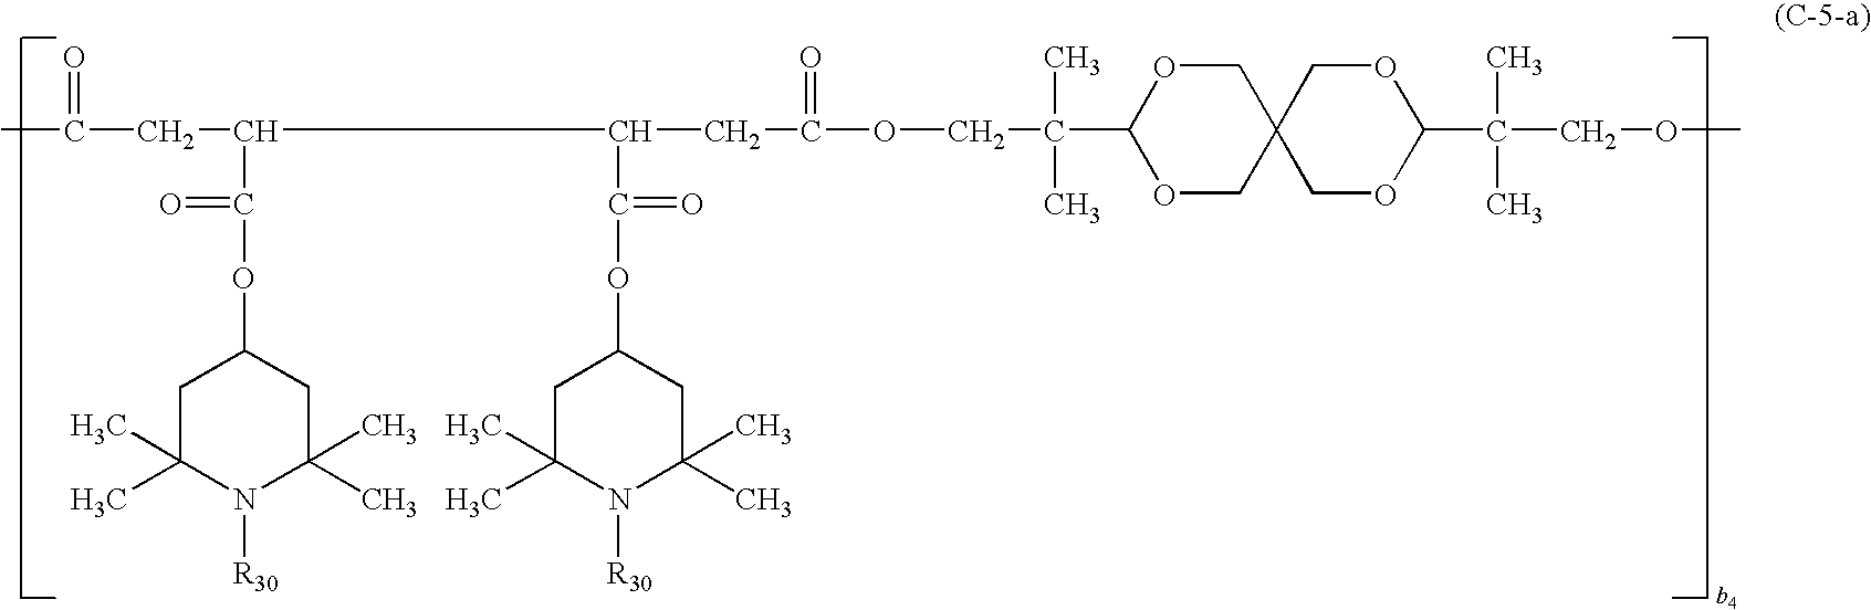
CC(CC(C(OC1CC(C)(C)N([R30])C(C)(C)C1)=O)C(C(OC1CC(C)(C)N([R30])C(C)(C)C1)=O)CC(OCC(C1OCC2(CO1)COC(C(COC)(C)C)OC2)(C)C)=O)=O
